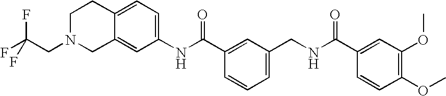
C12=CC(NC(C3=CC(CNC(C4=CC(OC)=C(OC)C=C4)=O)=CC=C3)=O)=CC=C1CCN(CC(F)(F)F)C2
